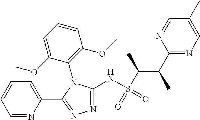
C1(NS(C(C(C2=NC=C(C)C=N2)C)C)(=O)=O)=NN=C(C2=CC=CC=N2)N1C1=C(OC)C=CC=C1OC
